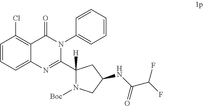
C1=CC=C2C(=C1Cl)C(=O)N(C1=CC=CC=C1)C(C1([H])N([Boc])CC(NC(C(F)F)=O)C1)=N2
